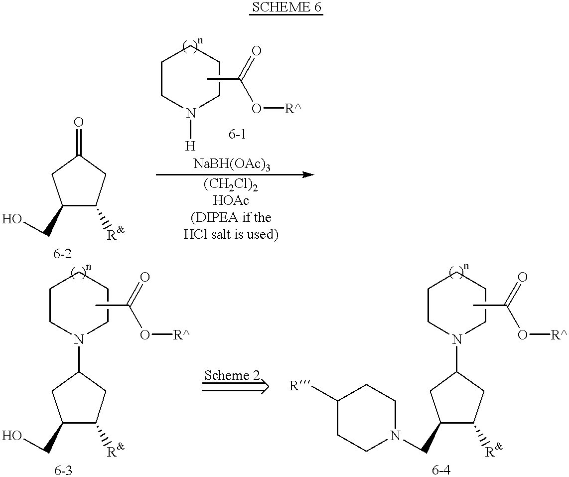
C1(CO)C([R&])CC(=O)C1.C1CN([H])CCC1.CC(=O)O[R^].C1(CO)C([R&])CC(N2CCCCC2)C1.CC(=O)O[R^].C1(CN2CCC([R])CC2)C([R&])CC(N2CCCCC2)C1.CC(=O)O[R^]
